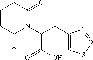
C(C(N1C(=O)CCCC1=O)C(=O)O)C1=CSC=N1
